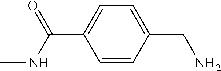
C1=CC(CN)=CC=C1C(NC)=O
